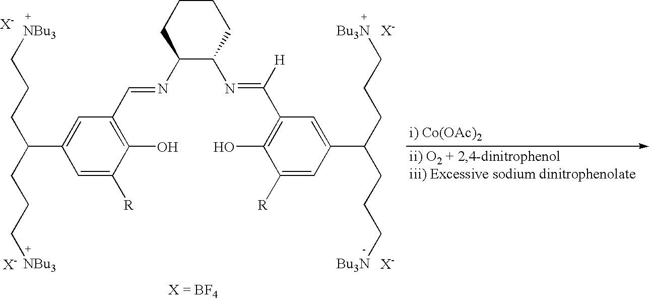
C(CCC[NBu3])(CCC[NBu3])C1=CC(C=NC2C(N=C(C3=C(O)C([R])=CC(C(CCC[Bu3N])CCC[Bu3N])=C3)[H])CCCC2)=C(O)C([R])=C1
